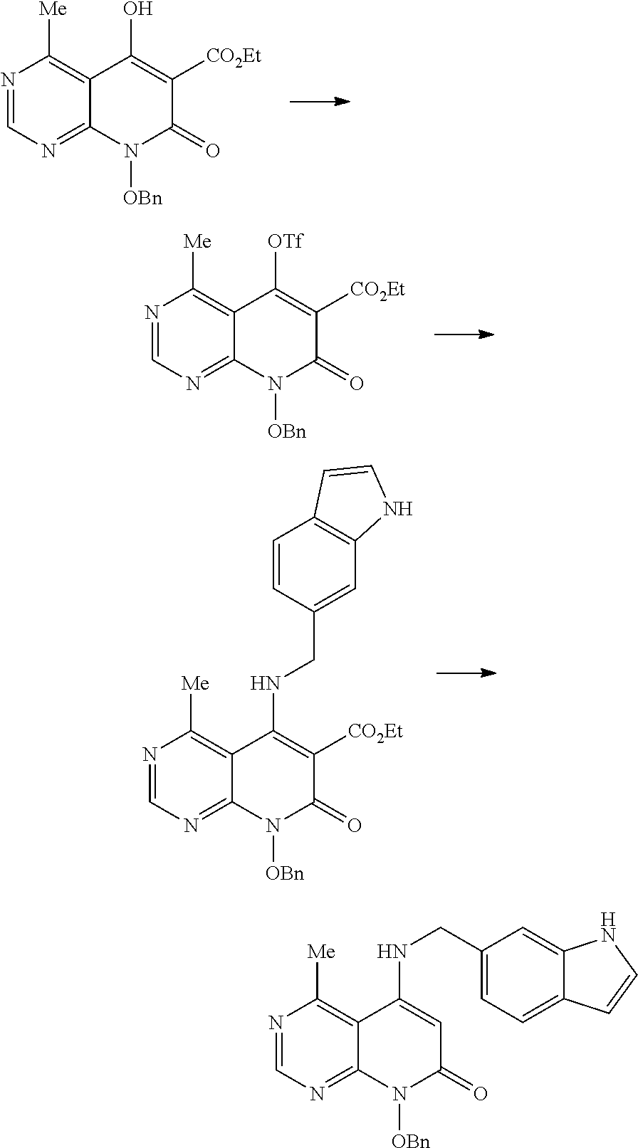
N1=CN=C2C(=C1[Me])C(O)=C([CO2Et])C(=O)N2[OBn].N1=CN=C2C(=C1[Me])C([OTf])=C([CO2Et])C(=O)N2[OBn].N1=CN=C2C(=C1[Me])C(NCC1=CC3=C(C=C1)C=CN3)=C([CO2Et])C(=O)N2[OBn].N1=CN=C2C(=C1[Me])C(NCC1=CC=C3C(=C1)NC=C3)=CC(=O)N2[OBn]
